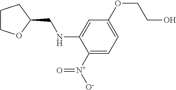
C1COC(CNC2=CC(OCCO)=CC=C2[N+](=O)[O-])C1
